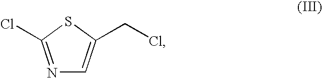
N1=C(Cl)SC(CCl)=C1
